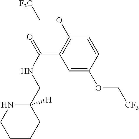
C(C1=C(OC[F3C])C=CC(OC[CF3])=C1)(NCC1([H])NCCCC1)=O
